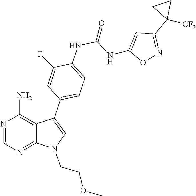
N1=C2N(CCOC)C=C(C3=CC=C(NC(=O)NC4=CC(C5([CF3])CC5)=NO4)C(F)=C3)C2=C(N)N=C1
